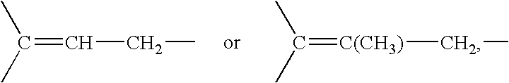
CC(C)=CCC.CC(C)=[C(CH3)]CC
